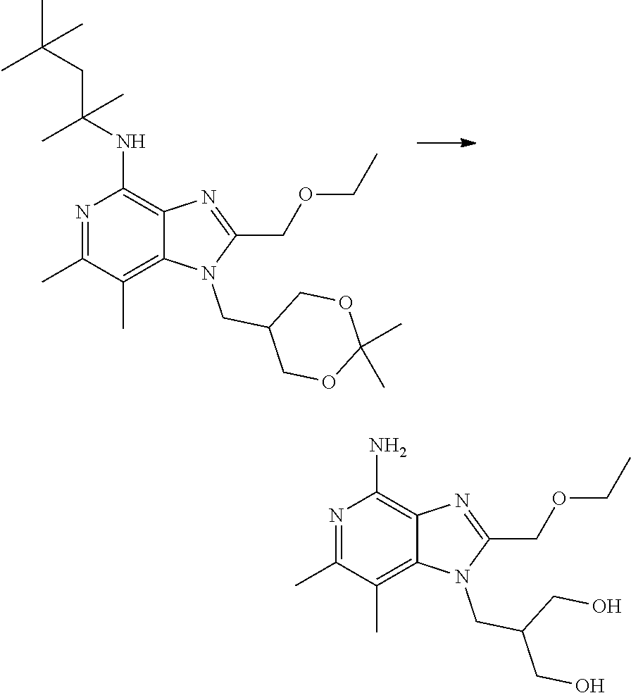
C12=C(C)C(C)=NC(NC(CC(C)(C)C)(C)C)=C1N=C(COCC)N2CC1COC(C)(C)OC1.C12=C(C)C(C)=NC(N)=C1N=C(COCC)N2CC(CO)CO
